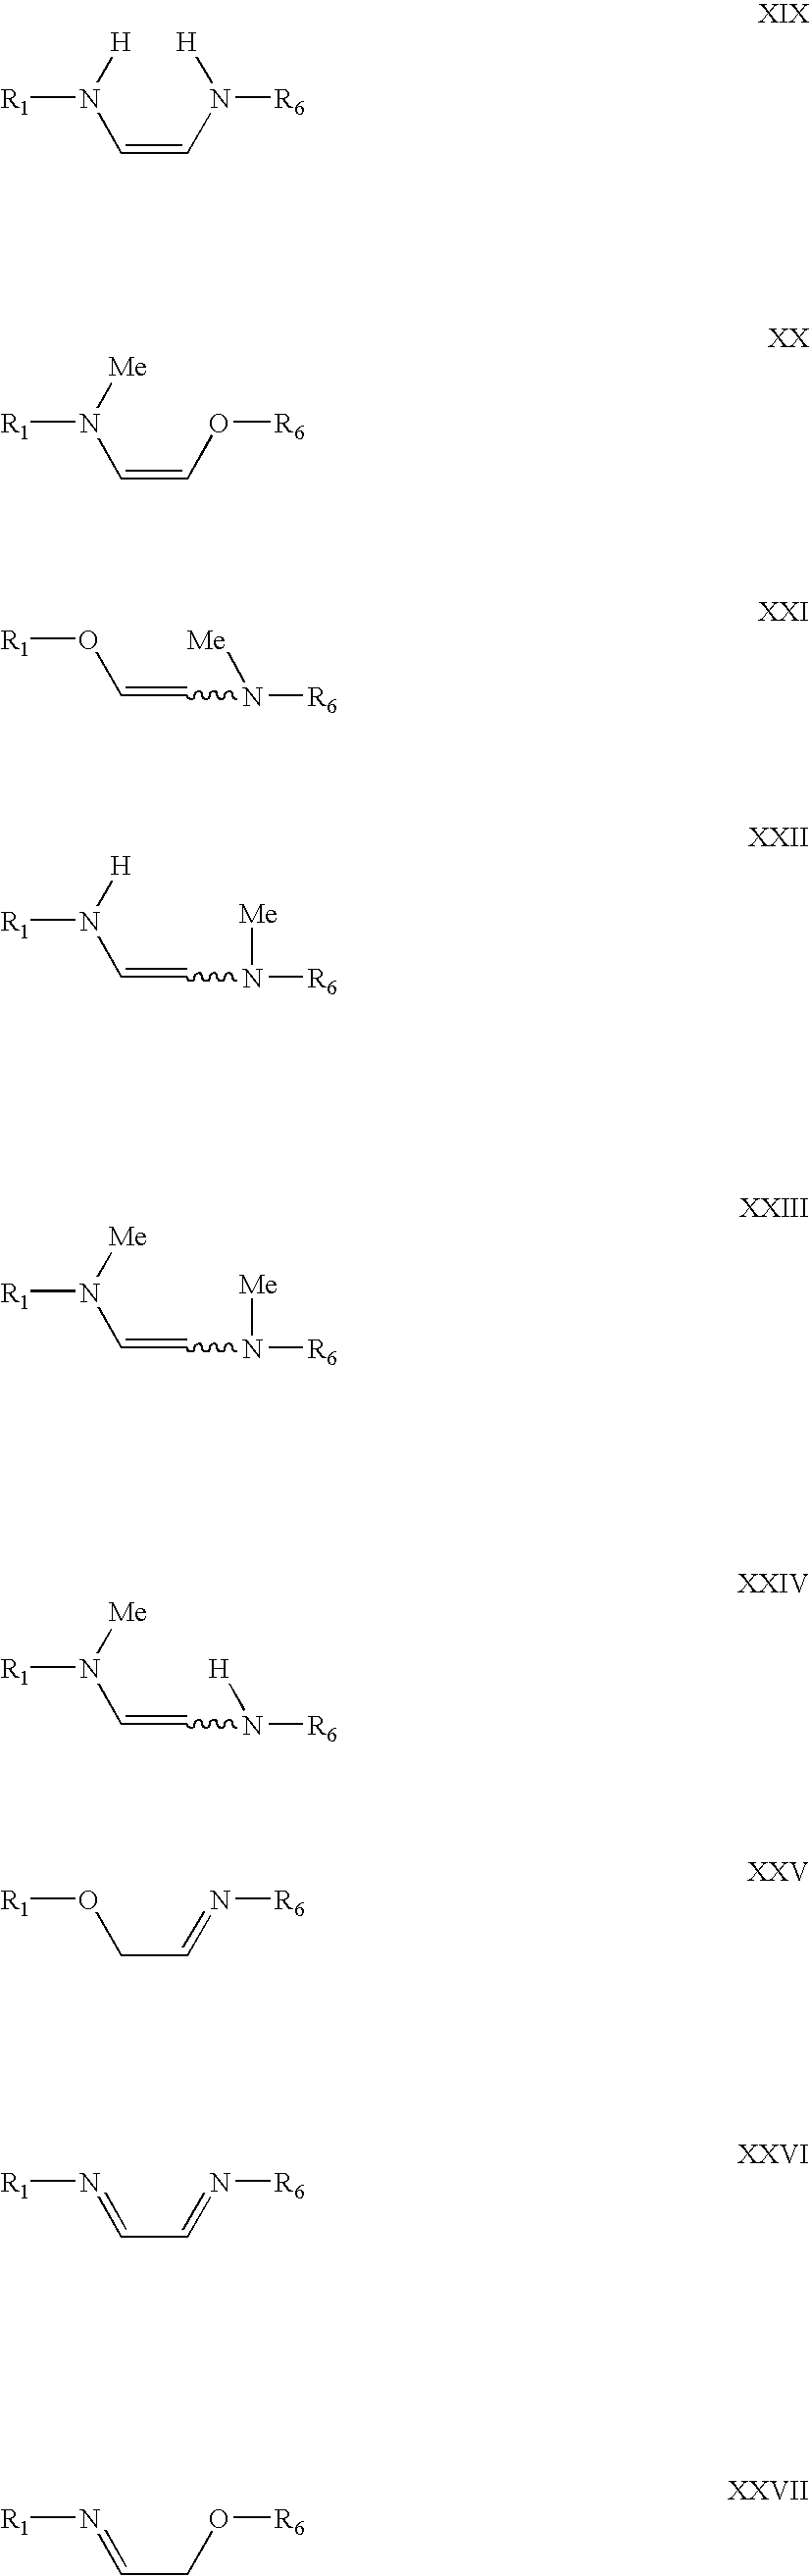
[R1]N(C=CN([R6])[H])[H].[R1]N(C=CO[R6])[Me].[R1]OC=CN([R6])[Me].[R1]N(C=CN([R6])[Me])[H].[R1]N(C=CN([R6])[Me])[Me].[R1]N(C=CN([R6])[H])[Me].[R1]OCC=N[R6].[R1]N=CC=N[R6].[R1]N=CCO[R6]
